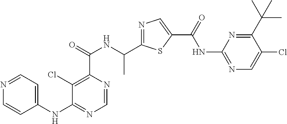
C1=NC(C(=O)NC(C2=NC=C(C(=O)NC3=NC=C(Cl)C(C(C)(C)C)=N3)S2)C)=C(Cl)C(NC2=CC=NC=C2)=N1
